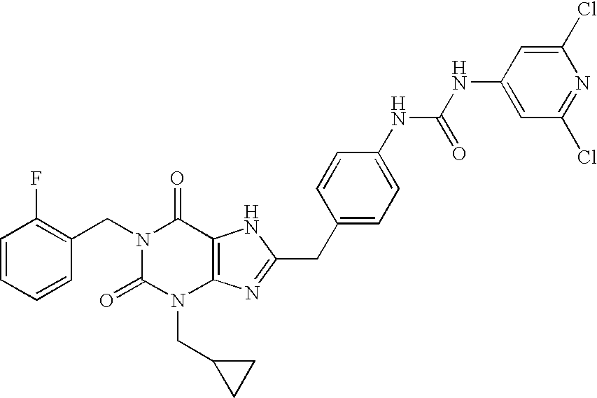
N1(CC2=C(F)C=CC=C2)C(=O)N(CC2CC2)C2=C(C1=O)NC(CC1=CC=C(NC(=O)NC3=CC(Cl)=NC(Cl)=C3)C=C1)=N2
